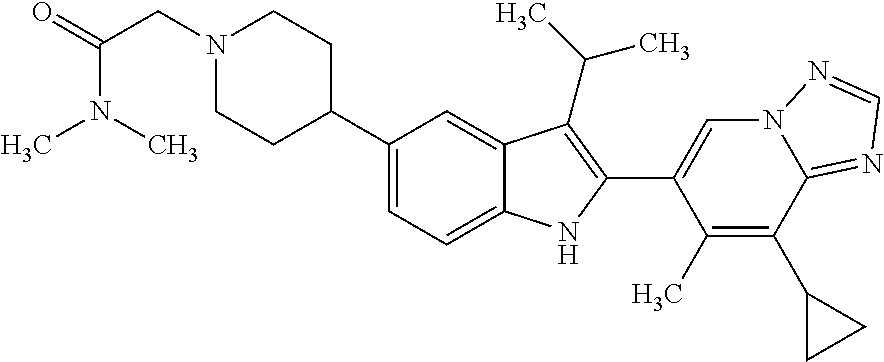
N1(CC(=O)N(C)C)CCC(C2=CC=C3C(=C2)C(C(C)C)=C(C2=CN4C(=NC=N4)C(C4CC4)=C2C)N3)CC1
